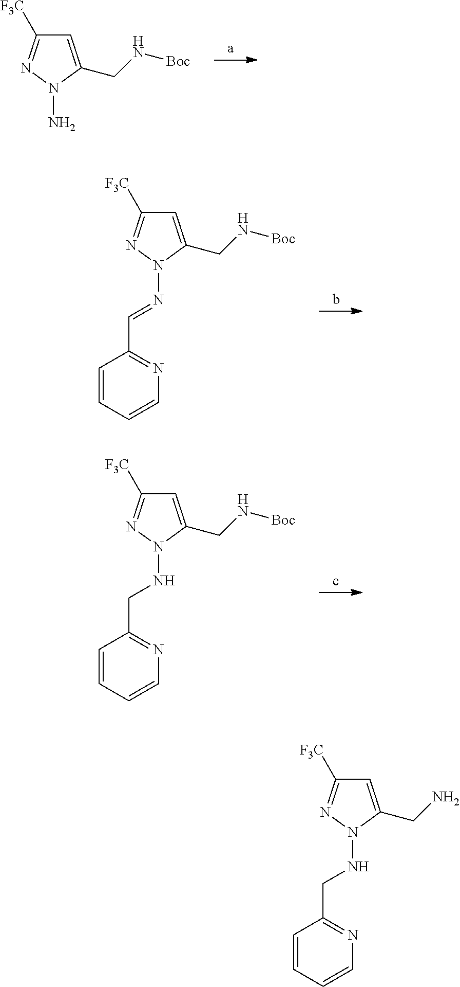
C1=C(CN[Boc])N(N)N=C1[F3C].C1=C(CN[Boc])N(N=CC2=NC=CC=C2)N=C1[F3C].C1=C(CN[Boc])N(NCC2=NC=CC=C2)N=C1[F3C].C1=C(CN)N(NCC2=NC=CC=C2)N=C1[F3C]
